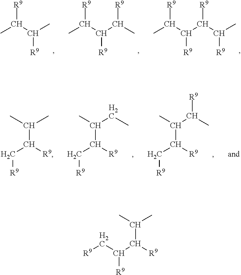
C(C)(C([R9])C)[R9].C(C([R9])C)(C([R9])C)[R9].C(C)(C([R9])C([R9])C([R9])C)[R9].[R9]C(C(C)C)C([R9])C[R9].C(C(C(C)C)[R9])[R9].C(C(C(C(C)[R9])C)[R9])[R9].C(C(C(CC)C)[R9])[R9]
